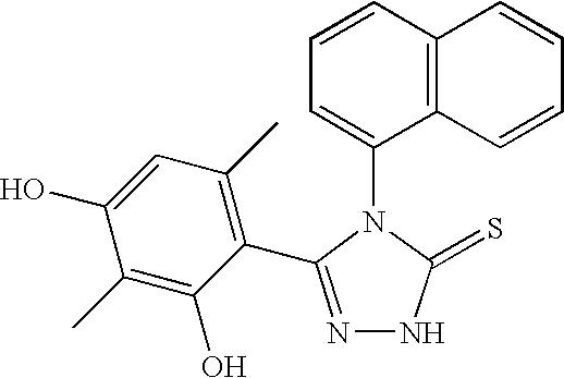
C1=CC2=C(C(N3C(=S)NN=C3C3=C(C)C=C(O)C(C)=C3O)=C1)C=CC=C2
